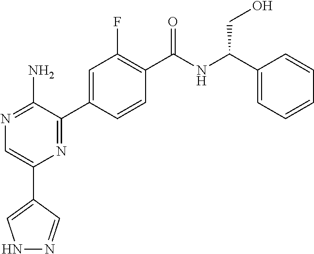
N1=C(N)C(C2=CC(F)=C(C(NC(C3=CC=CC=C3)CO)=O)C=C2)=NC(C2=CNN=C2)=C1
